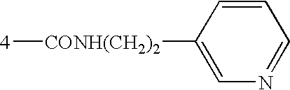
[4][CONH(CH2)2]C1=CN=CC=C1
